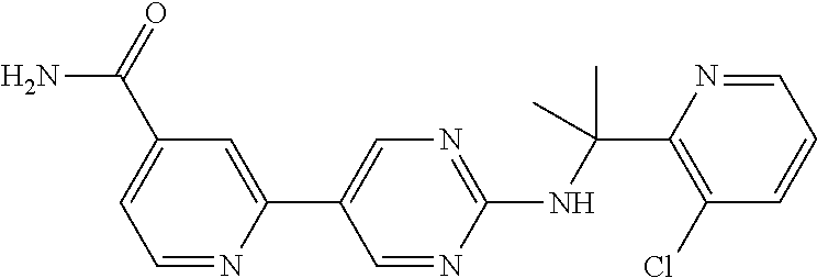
N(C(C1=C(Cl)C=CC=N1)(C)C)C1=NC=C(C2=CC(C(=O)N)=CC=N2)C=N1
